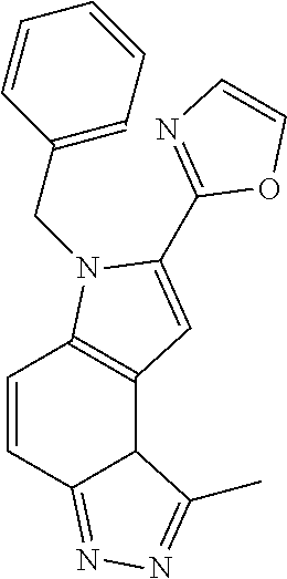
C1=CC2=NN=C(C)C2C2=C1N(CC1=CC=CC=C1)C(C1=NC=CO1)=C2
